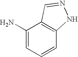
C1(N)=CC=CC2=C1C=NN2
